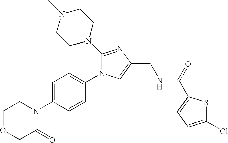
C1OCC(=O)N(C2=CC=C(N3C=C(CNC(=O)C4=CC=C(Cl)S4)N=C3N3CCN(C)CC3)C=C2)C1
